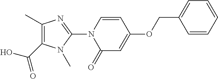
OC(C1=C(C)N=C(N2C(=O)C=C(OCC3=CC=CC=C3)C=C2)N1C)=O
